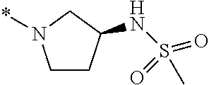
C1CC(NS(C)(=O)=O)CN1*
